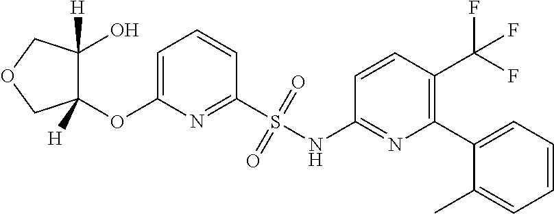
C1=C(OC2([H])C(O)([H])COC2)N=C(S(NC2=NC(C3=CC=CC=C3C)=C(C(F)(F)F)C=C2)(=O)=O)C=C1
